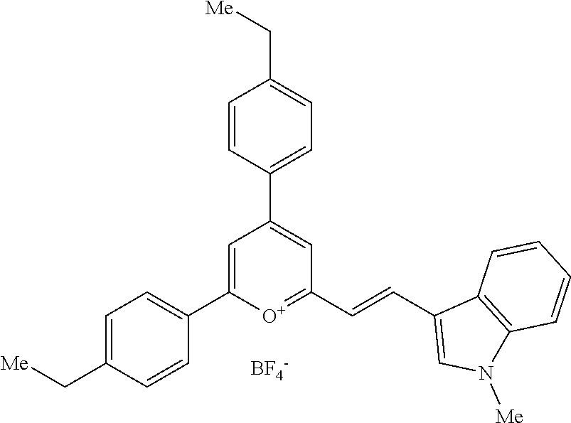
[BF4-].C1=C(C2=CC=C(C[Me])C=C2)[O+]=C(C=CC2=CN([Me])C3=C2C=CC=C3)C=C1C1=CC=C(C[Me])C=C1
